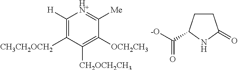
C1([H])=C([CH3CH2OCH2])C([CH2OCH2CH3])=C([OCH2CH3])C([Me])=[HN+]1.C([-O])(=O)C1CCC(=O)N1
